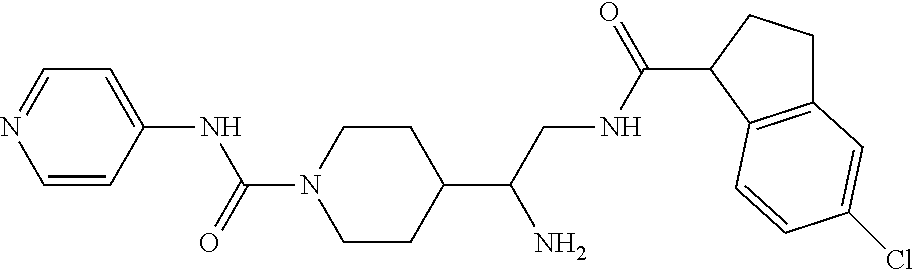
C1(C(CNC(C2C3=C(CC2)C=C(Cl)C=C3)=O)N)CCN(C(=O)NC2=CC=NC=C2)CC1
